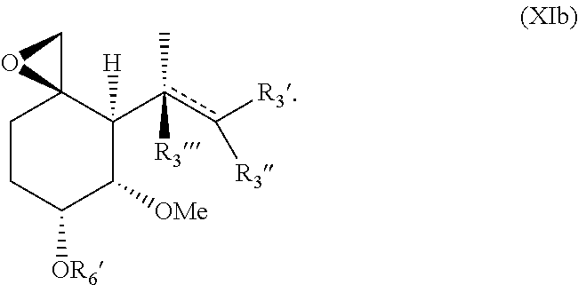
C1CC([OR6])C([OMe])C(c(c([R3])[R3])(C)[R3])([H])C12CO2
